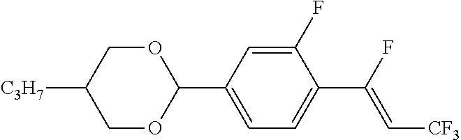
C1OC(C2=CC=C(C(F)=C[CF3])C(F)=C2)OCC1[C3H7]
